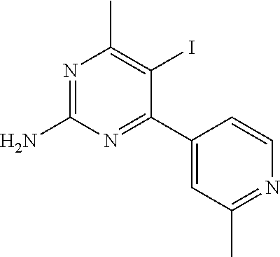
N1=C(N)N=C(C2=CC(C)=NC=C2)C(I)=C1C
